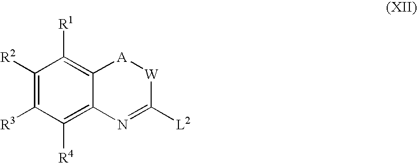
C1([R2])=C([R3])C([R4])=C2C(=C1[R1])[A][W]C([L2])=N2
